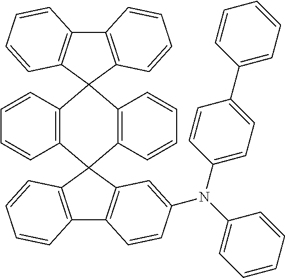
C12=C(C=CC=C1)C1(C3=C(C=CC=C3)C23C2=C(C4=C3C=CC=C4)C=CC=C2)C2=C(C3=C1C=CC=C3)C=CC(N(C1=CC=CC=C1)C1=CC=C(C3=CC=CC=C3)C=C1)=C2
